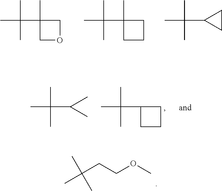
C1(C)(C(C)(C)C)COC1.C1(C)(C(C)(C)C)CCC1.C1(C(C)(C)C)CC1.C(OC)CC(C)(C)C.C(C(C)(C)C)(C)C.C1(C(C)(C)C)CCC1
